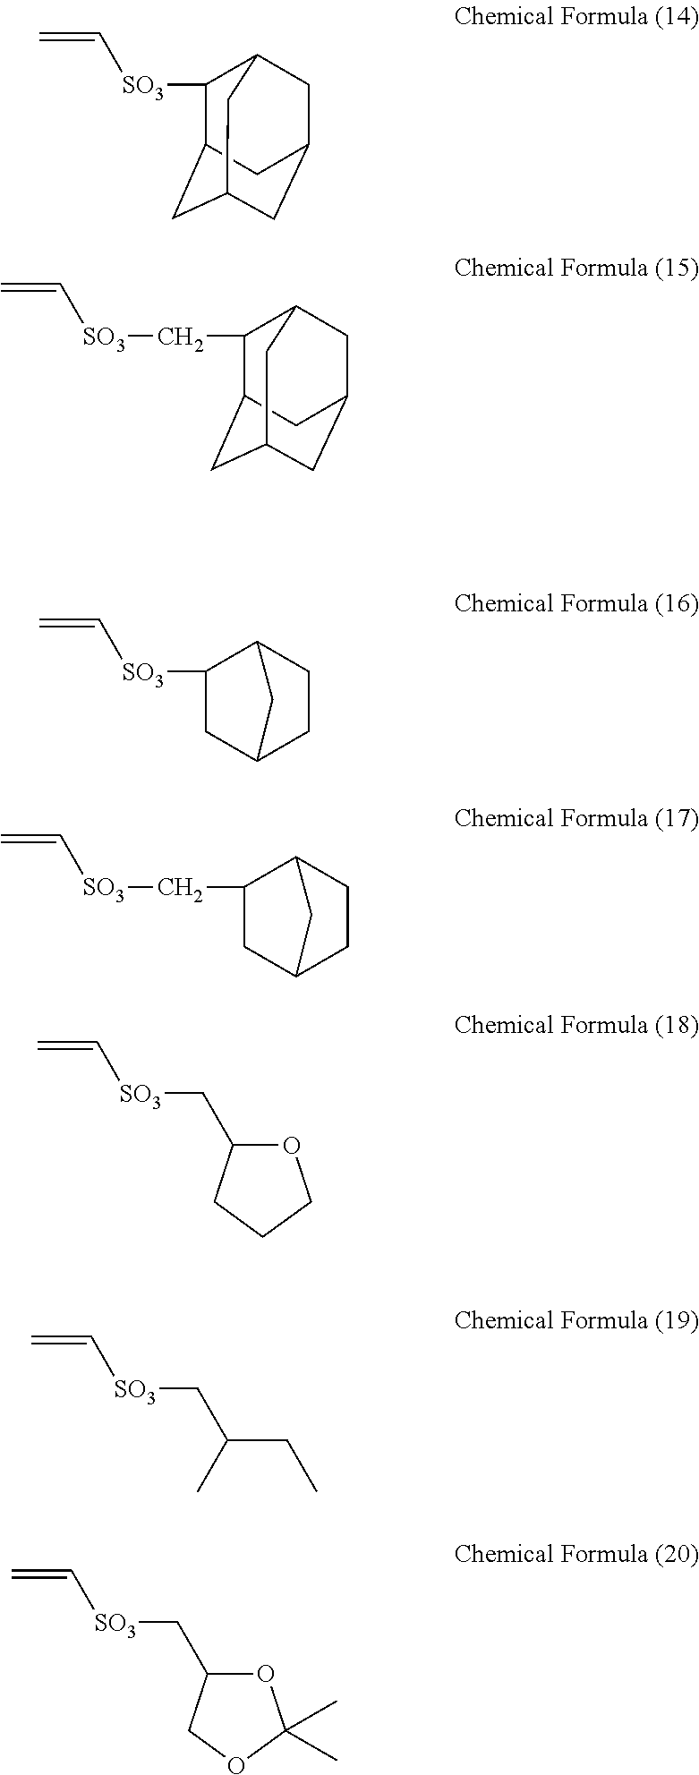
C=C[SO3]C1C2CC3CC(CC1C3)C2.C=C[SO3]CC1C2CC3CC(CC1C3)C2.C=C[SO3]C1CC2CCC1C2.C=C[SO3]CC1CC2CCC1C2.C=C[SO3]CC1OCCC1.C=C[SO3]CC(CC)C.C=C[SO3]CC1OC(C)(C)OC1
